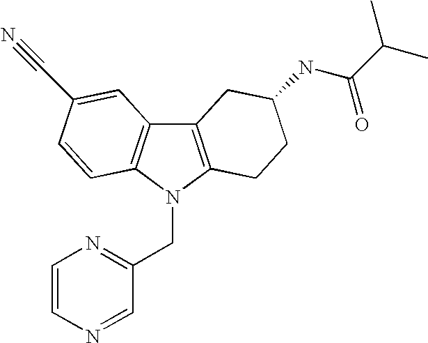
C12=C(N(CC3=NC=CN=C3)C3=C1C=C(C#N)C=C3)CCC(NC(C(C)C)=O)C2
